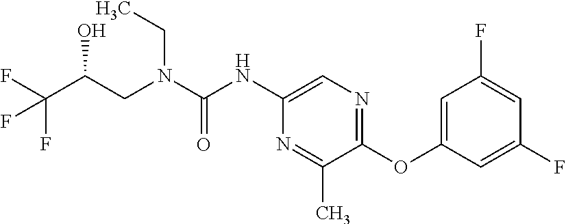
C(O)(CN(CC)C(=O)NC1=CN=C(OC2=CC(F)=CC(F)=C2)C(C)=N1)C(F)(F)F
